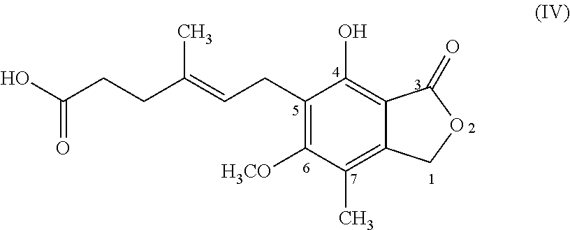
OC(CCC(=CCC1=C([H3CO])C(C)=C2C(=C1O)C(=O)OC2)C)=O
